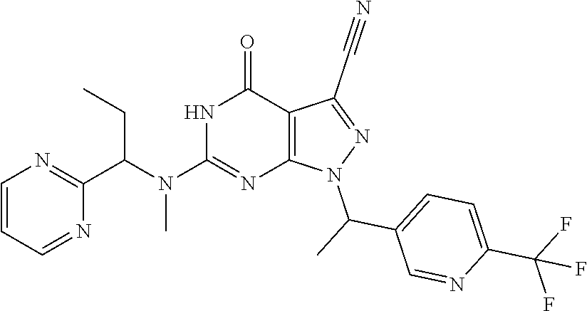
C1=CC=NC(C(N(C2=NC3=C(C(=O)N2)C(C#N)=NN3C(C)C2=CC=C(C(F)(F)F)N=C2)C)CC)=N1
